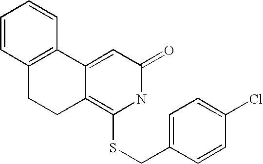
C1=CC2=C(C=C1)C1=CC(=O)NC(SCC3=CC=C(Cl)C=C3)=C1CC2
